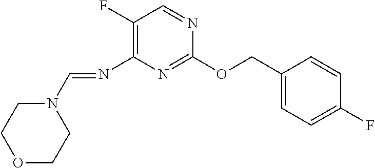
C1(F)=C(N=CN2CCOCC2)N=C(OCC2=CC=C(F)C=C2)N=C1
